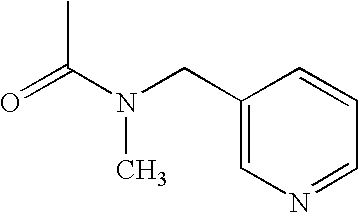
O=C(N(CC1=CN=CC=C1)C)C
